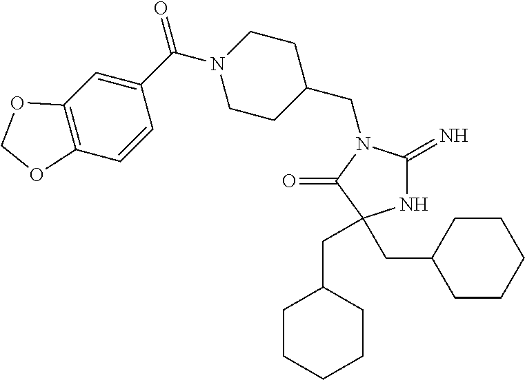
N1C(=N)N(CC2CCN(C(C3=CC4=C(C=C3)OCO4)=O)CC2)C(=O)C1(CC1CCCCC1)CC1CCCCC1
